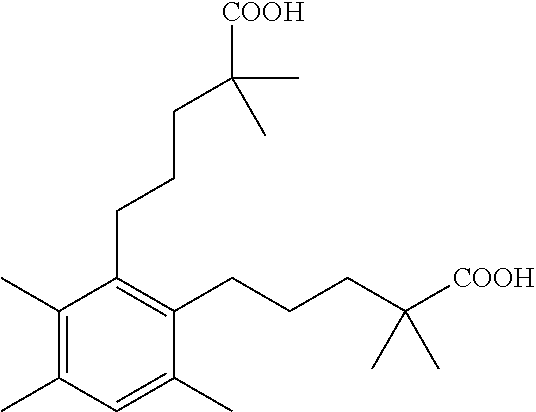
C1(C)=CC(C)=C(C)C(CCCC(C)(C)[COOH])=C1CCCC(C)(C)[COOH]
